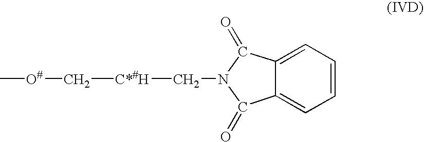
C(N1C(=O)C2=CC=CC=C2C1=O)[C*#H]C[O#]C
